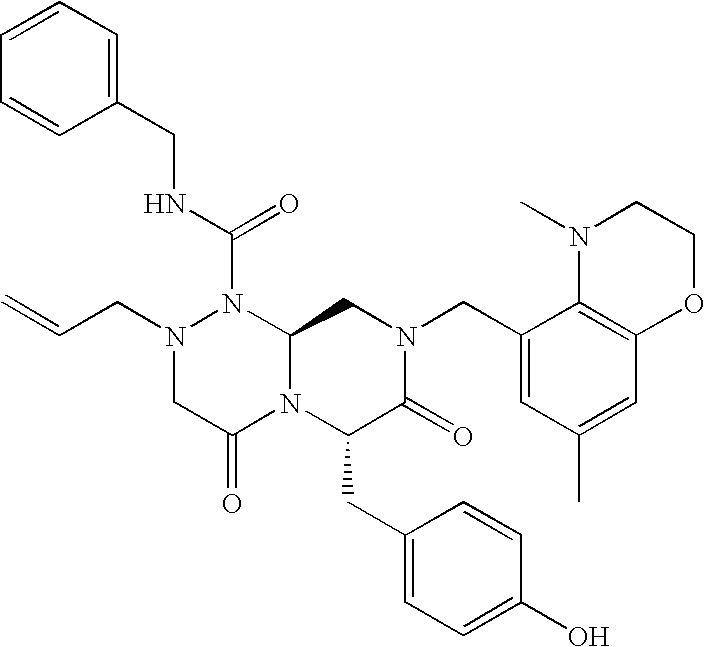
N(C(=O)N1N(CC=C)CC(=O)N2C1CN(CC1=CC(C)=CC3=C1N(C)CCO3)C(=O)C2CC1=CC=C(O)C=C1)CC1=CC=CC=C1
